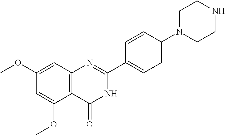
C1(OC)=CC2=C(C(OC)=C1)C(=O)NC(C1=CC=C(N3CCNCC3)C=C1)=N2
